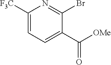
C1(C([OMe])=O)=CC=C([F3C])N=C1Br
